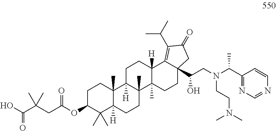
C1C(OC(CC(C(O)=O)(C)C)=O)C(C)(C)C2([H])C(C)(C1)C1([H])C(C)(CC2)C2(C)C([H])(CC1)C1=C(C(C)C)C(=O)CC1(C(CN(C(C1=NC=NC=C1)C)CCN(C)C)O)CC2
